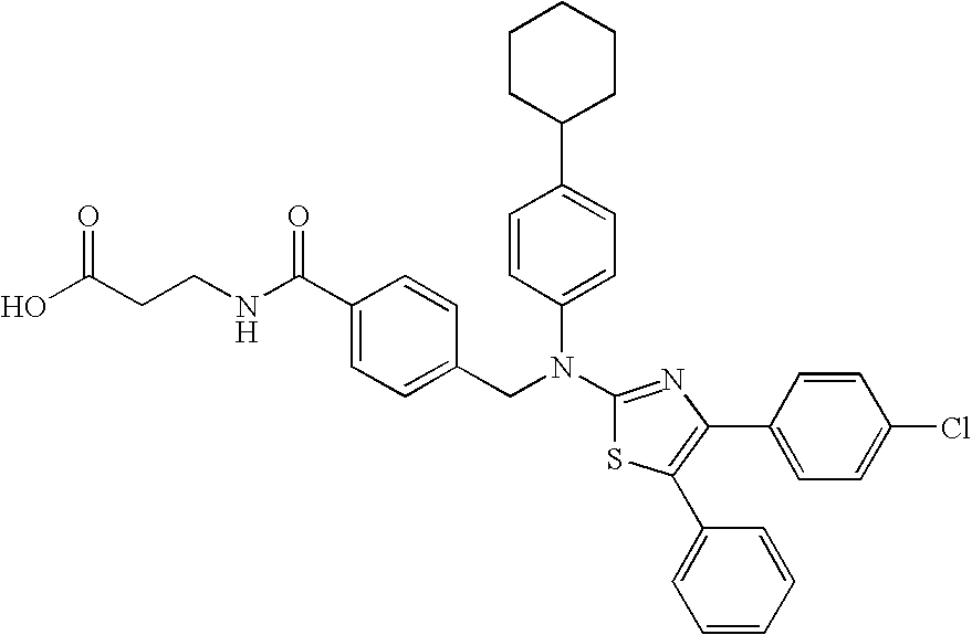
C1(C2=CC=C(N(C3=NC(C4=CC=C(Cl)C=C4)=C(C4=CC=CC=C4)S3)CC3=CC=C(C(NCCC(O)=O)=O)C=C3)C=C2)CCCCC1
